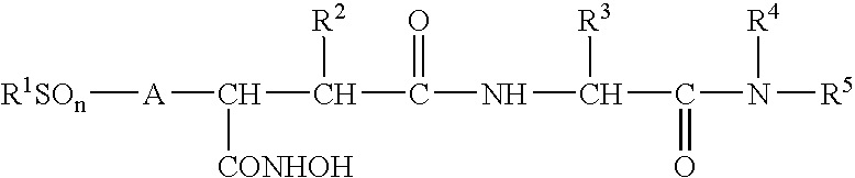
[R1SOn][A]C(C(C(NC(C(N([R5])[R4])=O)[R3])=O)[R2])[CONHOH]
